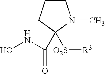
C1(C(=O)NO)([O2S][R3])N(C)CCC1
